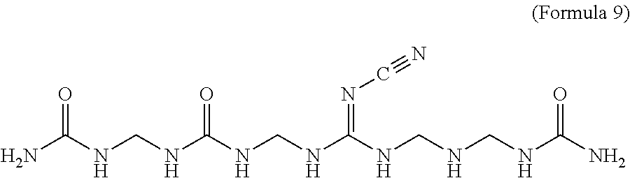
C(NC(=NC#N)NCNCNC(N)=O)NC(NCNC(N)=O)=O
